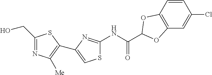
C1(CO)=NC([Me])=C(C2=CSC(NC(=O)C3OC4=C(C=C(Cl)C=C4)O3)=N2)S1
